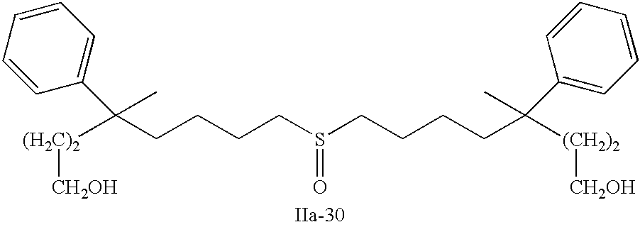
C(CCCS(=O)CCCCC(C1=CC=CC=C1)([(CH2)2][CH2OH])C)C(C1=CC=CC=C1)([(H2C)2][CH2OH])C
